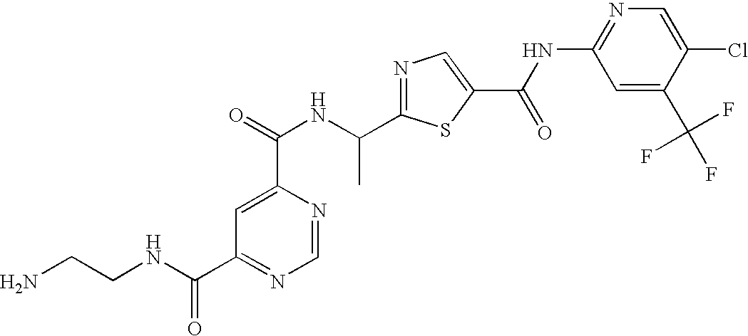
C1=C(C(=O)NC(C2=NC=C(C(NC3=NC=C(Cl)C(C(F)(F)F)=C3)=O)S2)C)N=CN=C1C(=O)NCCN
